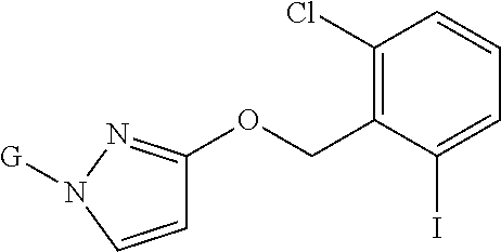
C1=CN([G])N=C1OCC1=C(Cl)C=CC=C1I
